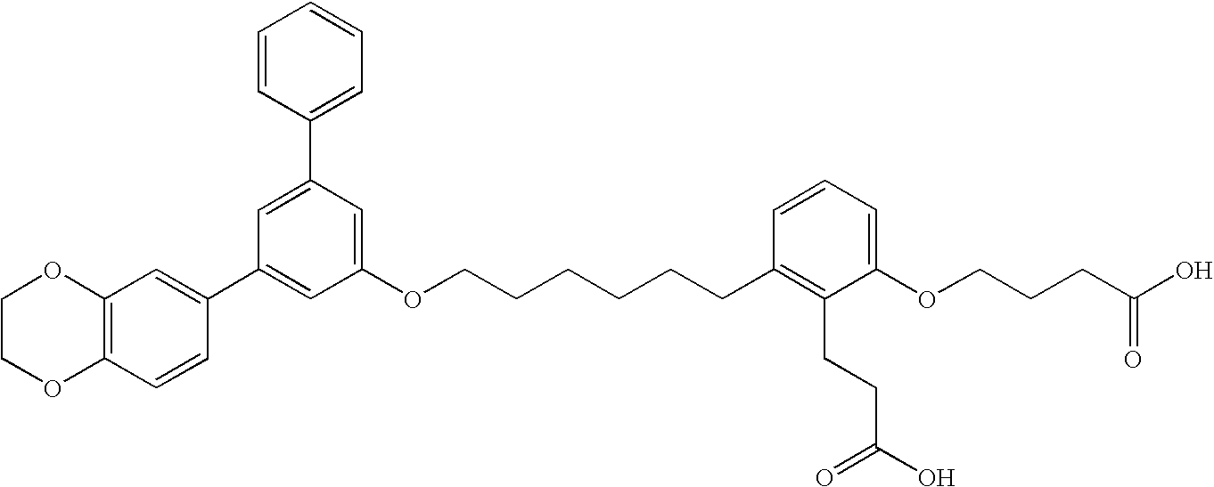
C1=C(C2=CC=CC=C2)C=C(OCCCCCCC2=C(CCC(O)=O)C(OCCCC(O)=O)=CC=C2)C=C1C1=CC2=C(C=C1)OCCO2
